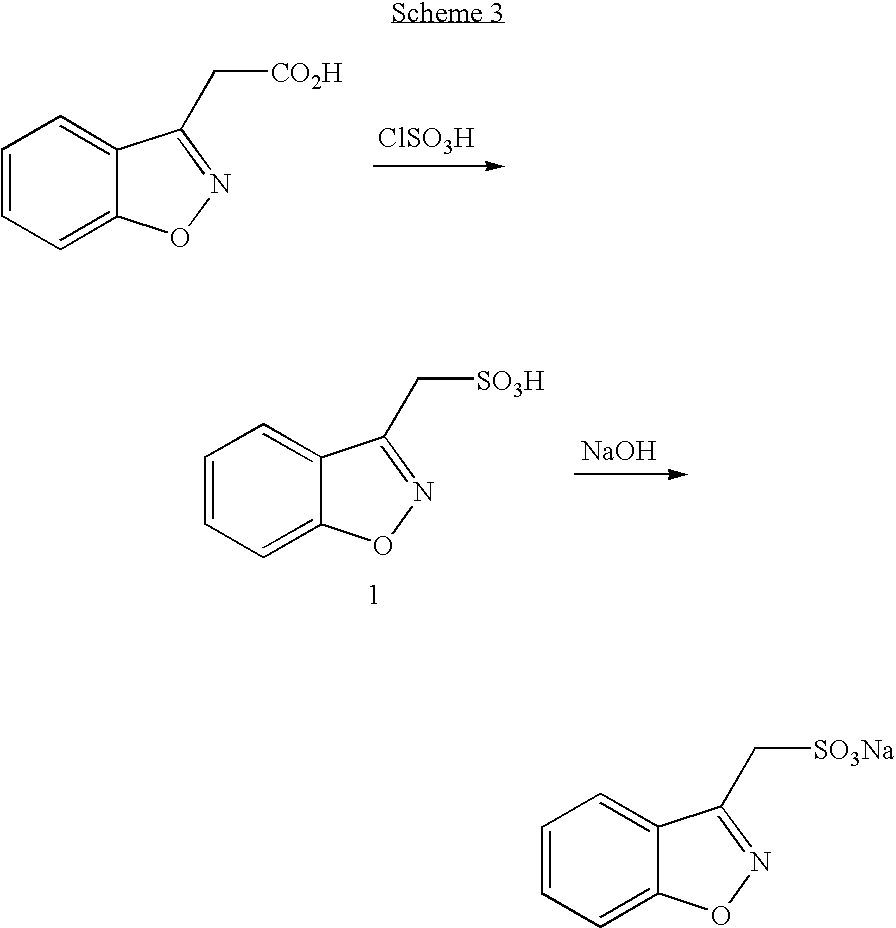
C1=CC=C2C(=C1)C(C[CO2H])=NO2.[ClSO3H].C1=CC=C2C(=C1)C(C[SO3H])=NO2.[NaOH].C1=CC=C2C(=C1)C(C[SO3Na])=NO2
